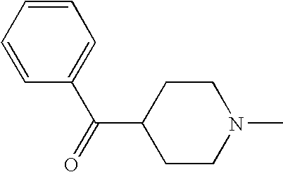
C1=CC=CC(C(C2CCN(C)CC2)=O)=C1
